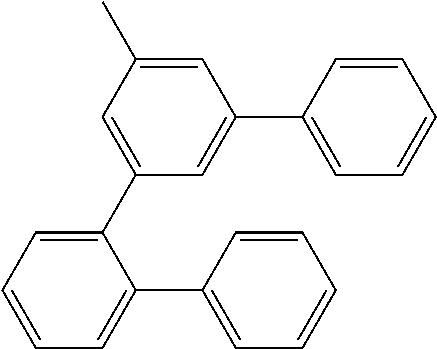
C1=C(C2=CC=CC=C2C2=CC=CC=C2)C=C(C2=CC=CC=C2)C=C1C
